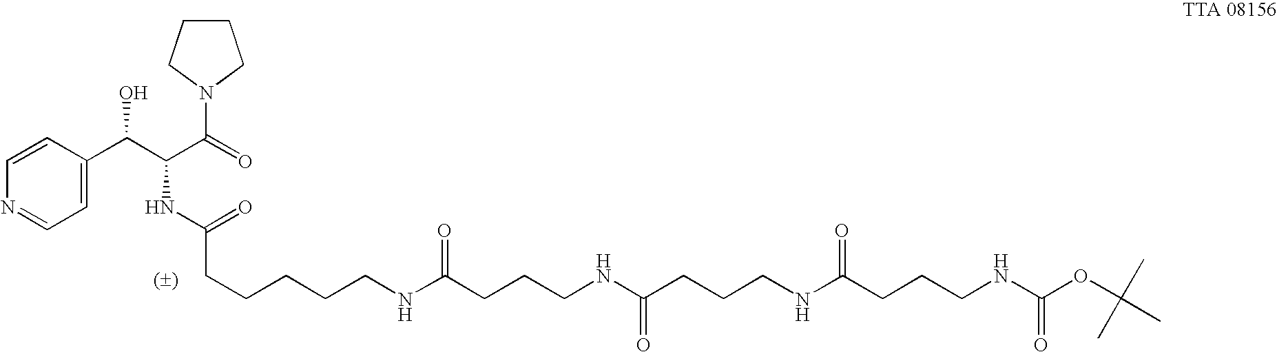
C1=CC(C(C(C(=O)N2CCCC2)NC(CCCCCNC(CCCNC(CCCNC(CCCNC(OC(C)(C)C)=O)=O)=O)=O)=O)O)=CC=N1
